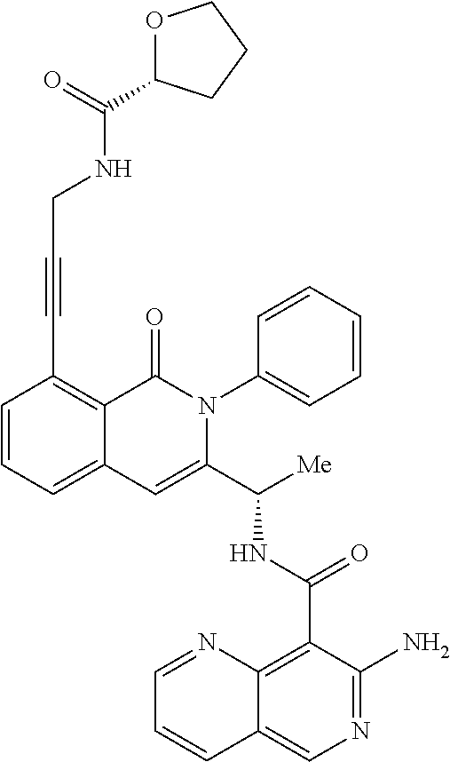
N(C(C1=CC2=CC=CC(C#CCNC(=O)C3OCCC3)=C2C(=O)N1C1=CC=CC=C1)[Me])C(C1=C2C(=CN=C1N)C=CC=N2)=O
